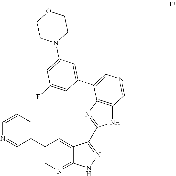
C1=CN=CC(C2=CN=C3C(=C2)C(C2=NC4=C(N2)C=NC=C4C2=CC(N4CCOCC4)=CC(F)=C2)=NN3)=C1
